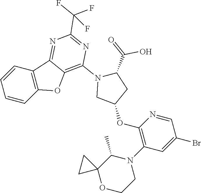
C1=CC=CC2=C1C1=NC(C(F)(F)F)=NC(N3CC(OC4=C(N5CCOC6(C5C)CC6)C=C(Br)C=N4)CC3C(=O)O)=C1O2
